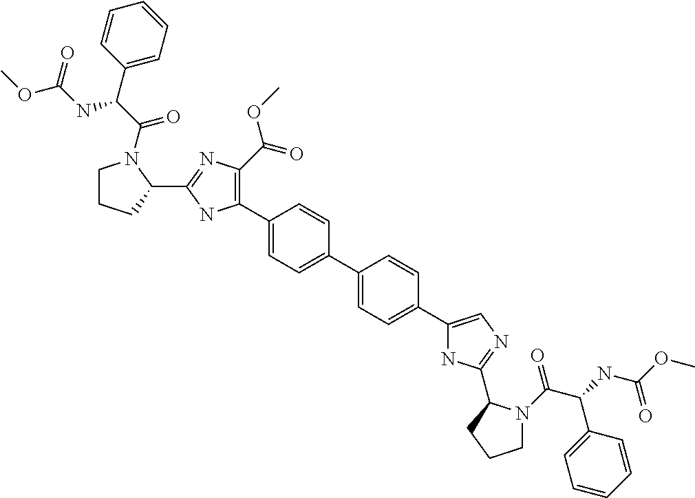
C1(C2=C(C(=O)OC)N=C(C3N(C(C(C4=CC=CC=C4)NC(OC)=O)=O)CCC3)N2)=CC=C(C2=CC=C(C3=CN=C(C4N(C(C(NC(OC)=O)C5=CC=CC=C5)=O)CCC4)N3)C=C2)C=C1
